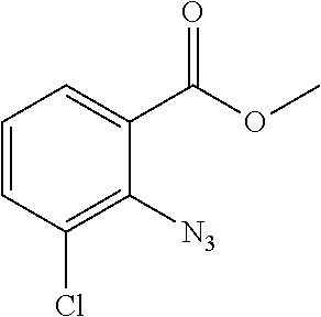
C1=CC(Cl)=C([N3])C(C(OC)=O)=C1
